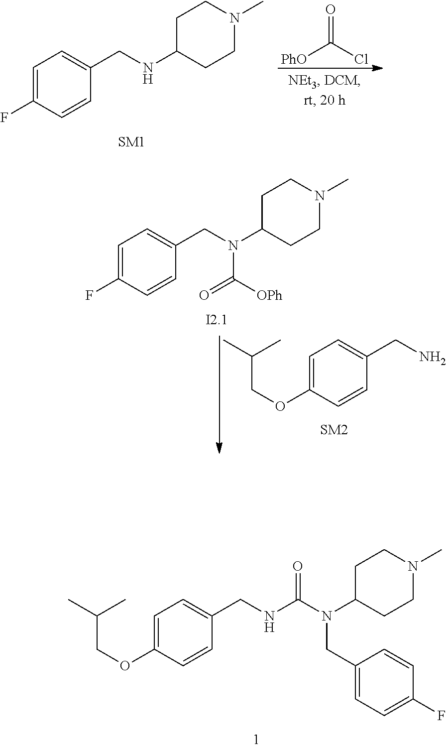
C(C(C)C)OC1=CC=C(CNC(N(C2CCN(C)CC2)CC2=CC=C(F)C=C2)=O)C=C1.C1=C(F)C=CC(CNC2CCN(C)CC2)=C1.O=C(Cl)[PhO].C(C(C)C)OC1=CC=C(CN)C=C1.C1=C(F)C=CC(CN(C2CCN(C)CC2)C([OPh])=O)=C1.[I2.1]
